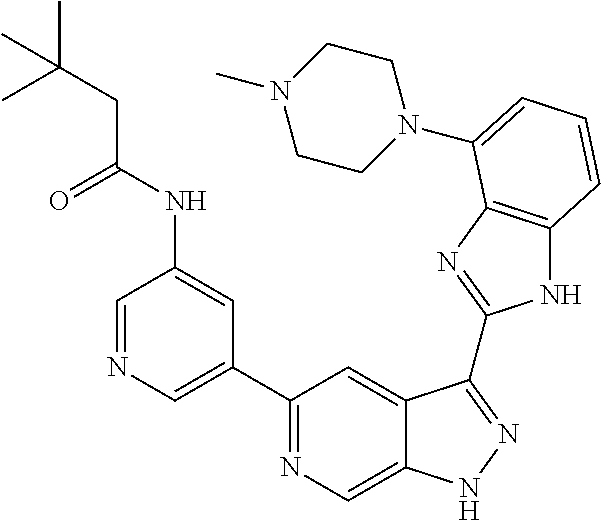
C1=NC=C(C2=NC=C3C(=C2)C(C2=NC4=C(N2)C=CC=C4N2CCN(C)CC2)=NN3)C=C1NC(CC(C)(C)C)=O
